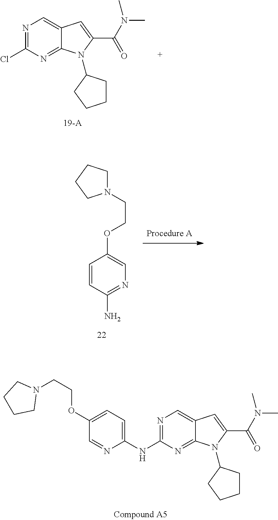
C1=C(NC2=NC=C3C(=N2)N(C2CCCC2)C(C(N(C)C)=O)=C3)N=CC(OCCN2CCCC2)=C1.N1=C(N)C=CC(OCCN2CCCC2)=C1.N1=C(Cl)N=C2C(=C1)C=C(C(N(C)C)=O)N2C1CCCC1
